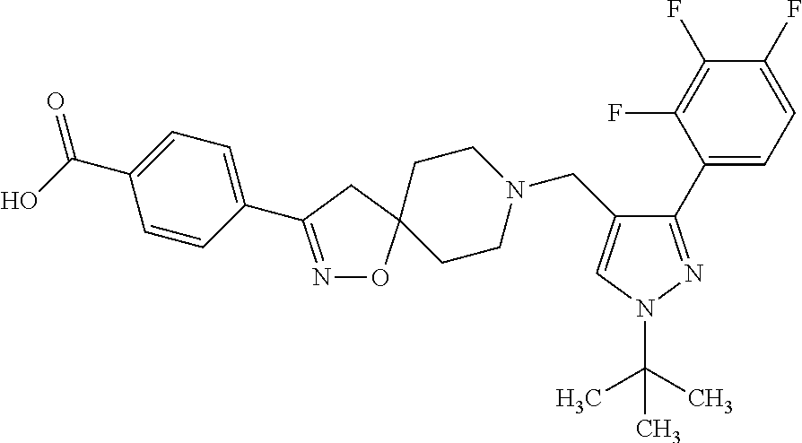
N1=C(C2=CC=C(C(O)=O)C=C2)CC2(O1)CCN(CC1=CN(C(C)(C)C)N=C1C1=CC=C(F)C(F)=C1F)CC2
